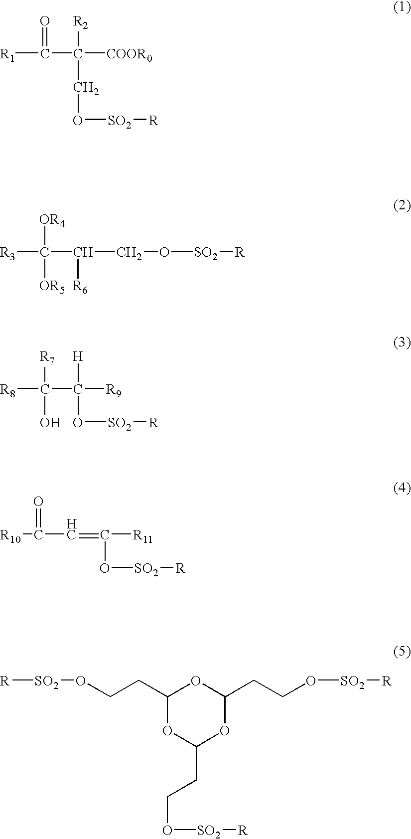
[R1]C(=O)C(CO[SO2][R])([R2])[COOR0].[R3]C([OR4])([OR5])C(CO[SO2][R])[R6].[R8]C([R7])(O)C([H])(O[SO2][R])[R9].[R10]C(=O)C=C([R11])O[SO2][R].[R][SO2]OCCC1OC(CCO[SO2][R])OC(CCO[SO2][R])O1
